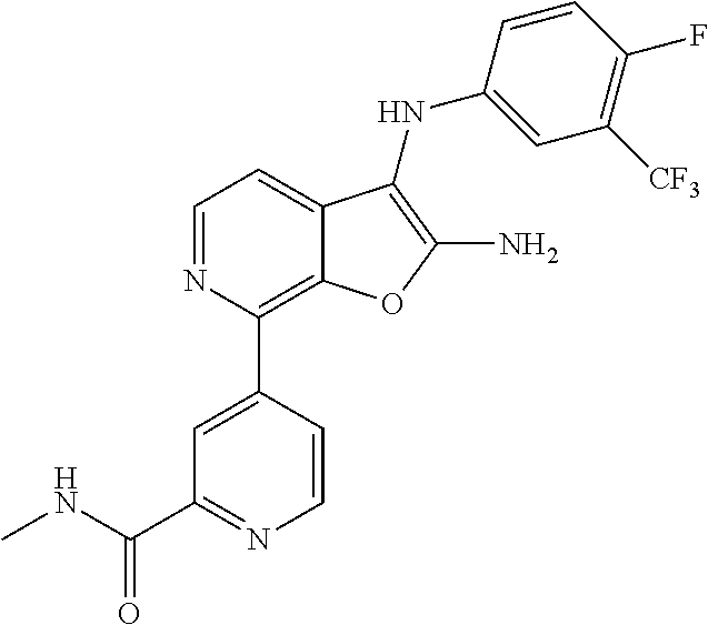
N1=CC=C2C(=C1C1=CC(C(NC)=O)=NC=C1)OC(N)=C2NC1=CC([CF3])=C(F)C=C1
